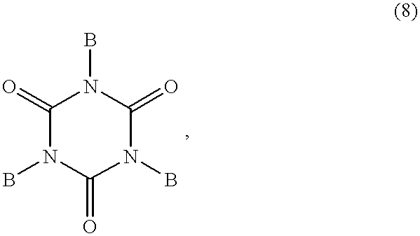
C1(=O)N(B)C(=O)N(B)C(=O)N1B
